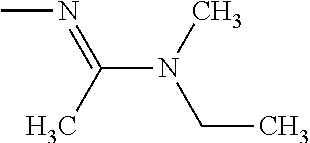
CN=C(N(CC)C)C
